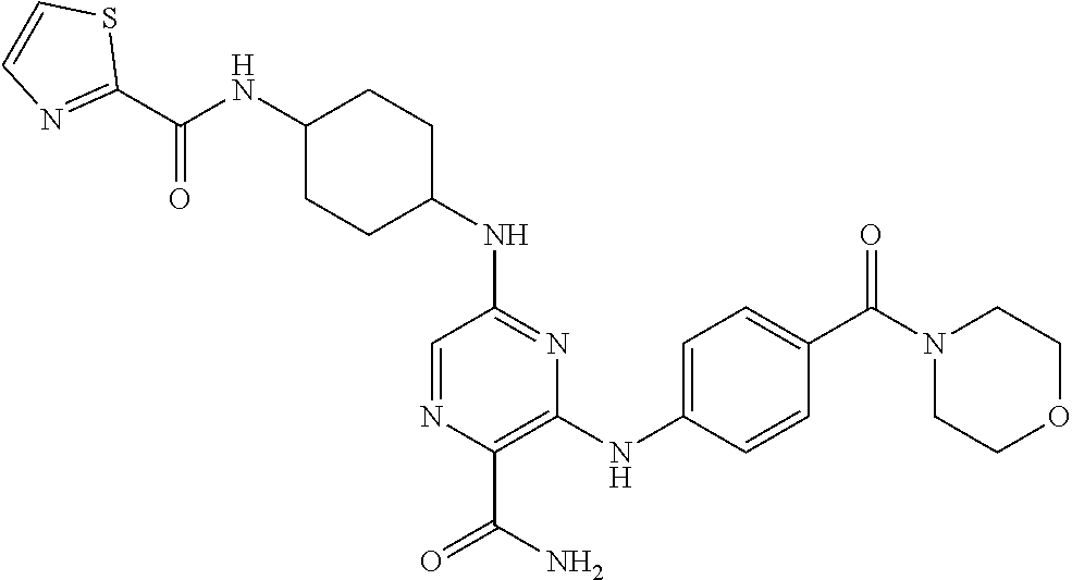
C1(C(NC2CCC(NC3=NC(NC4=CC=C(C(N5CCOCC5)=O)C=C4)=C(C(N)=O)N=C3)CC2)=O)=NC=CS1
